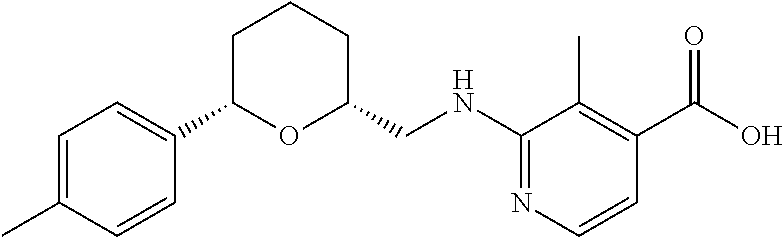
C1=C(C)C=CC(C2OC(CNC3=NC=CC(C(O)=O)=C3C)CCC2)=C1
